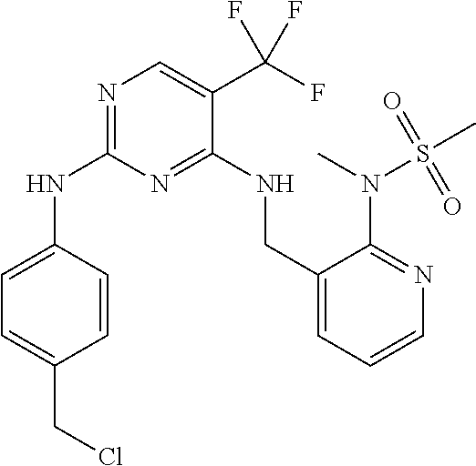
N1=C(NC2=CC=C(CCl)C=C2)N=C(NCC2=CC=CN=C2N(S(C)(=O)=O)C)C(C(F)(F)F)=C1
